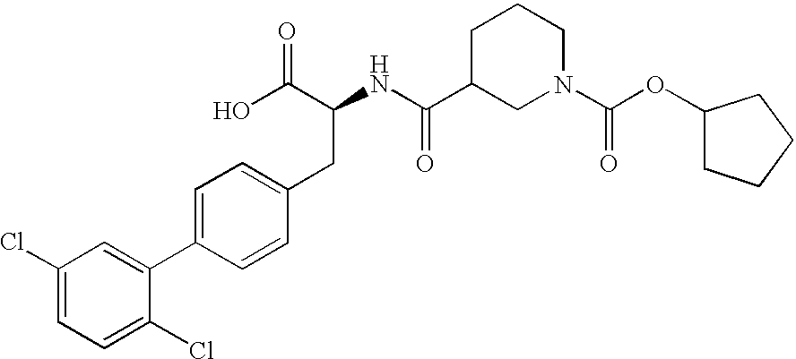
C1(Cl)=CC=C(Cl)C(C2=CC=C(CC(C(O)=O)NC(C3CN(C(OC4CCCC4)=O)CCC3)=O)C=C2)=C1
